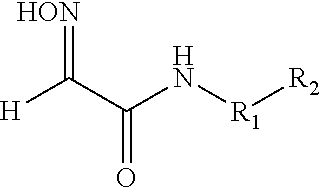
[H]C(C(N[R1][R2])=O)=[HON]
